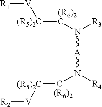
[R1][V][(R5)2C][(R6)2C]N([A]N(C[(R5)2C][V][R2])[R4])[R3].[(R6)2]
